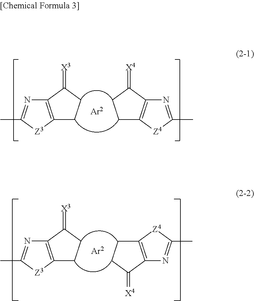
C1CC(=[X4])C2=C1[Z4]C(C)=N2.C1C(=[X3])C2=C(C1)[Z3]C(C)=N2.C1CC(=[X4])C2=C1[Z4]C(C)=N2.C1C(=[X3])C2=C(C1)[Z3]C(C)=N2
